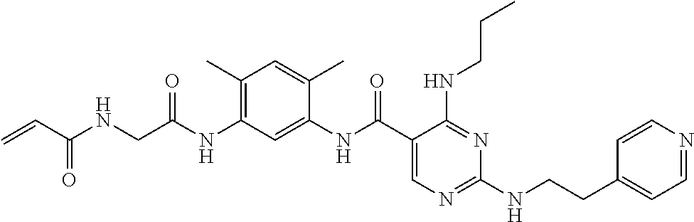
C1(NC(C2=CN=C(NCCC3=CC=NC=C3)N=C2NCCC)=O)=CC(NC(CNC(C=C)=O)=O)=C(C)C=C1C
